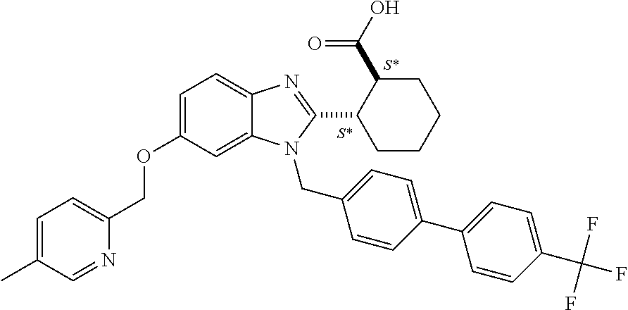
C1=C(C)C=NC(COC2=CC=C3C(=C2)N(CC2=CC=C(C4=CC=C(C(F)(F)F)C=C4)C=C2)C(C2CCCCC2C(O)=O)=N3)=C1
